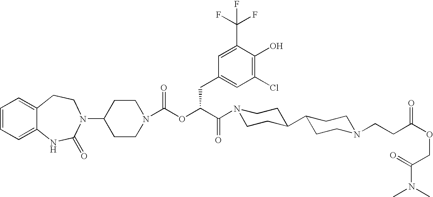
C1=CC=C2C(=C1)CCN(C1CCN(C(OC(C(N3CCC(C4CCN(CCC(OCC(N(C)C)=O)=O)CC4)CC3)=O)CC3=CC(Cl)=C(O)C(C(F)(F)F)=C3)=O)CC1)C(=O)N2
